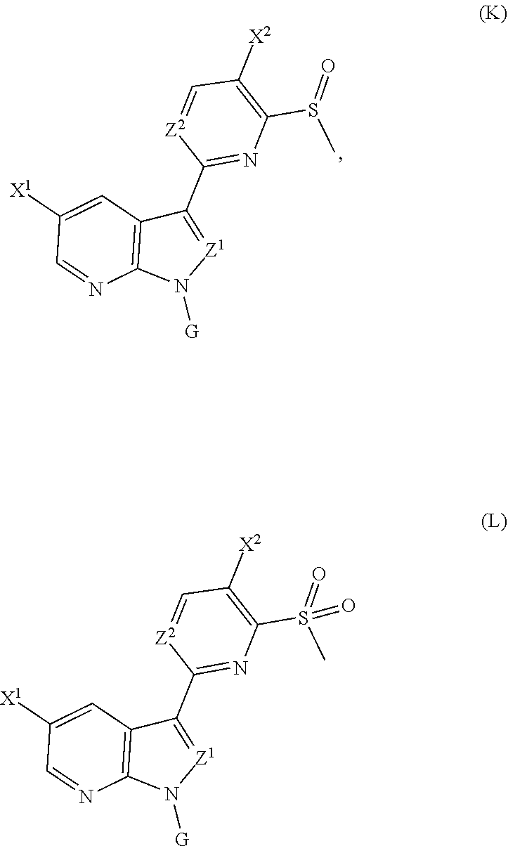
C1([X1])=CC2=C(N=C1)N([G])[Z1]=C2C1=NC(S(C)=O)=C([X2])C=[Z2]1.C1([X1])=CC2=C(N=C1)N([G])[Z1]=C2C1=NC(S(C)(=O)=O)=C([X2])C=[Z2]1
